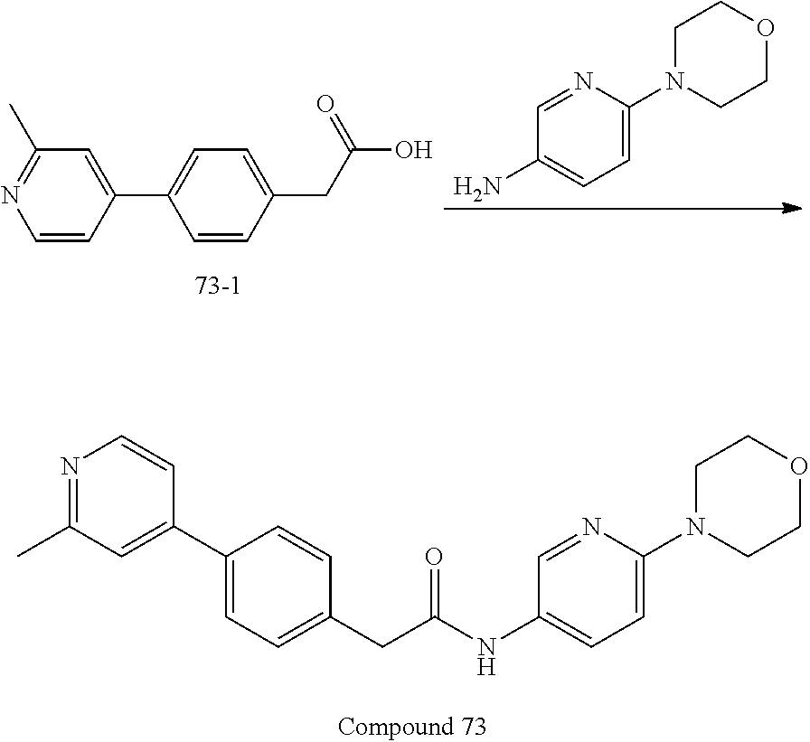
C1=CC(C2=CC=C(CC(O)=O)C=C2)=CC(C)=N1.C1=C(N2CCOCC2)N=CC(N)=C1.C1(CC(NC2=CC=C(N3CCOCC3)N=C2)=O)=CC=C(C2=CC(C)=NC=C2)C=C1
